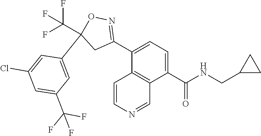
C1(C(NCC2CC2)=O)=CC=C(C2=NOC(C3=CC(C(F)(F)F)=CC(Cl)=C3)(C(F)(F)F)C2)C2=C1C=NC=C2
